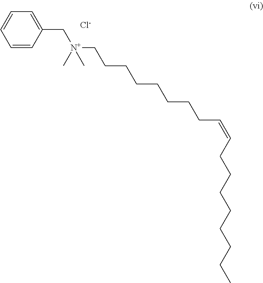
C1=CC(C[N+](CCCCCCCCC=CCCCCCCCC)(C)C)=CC=C1.[Cl-]
